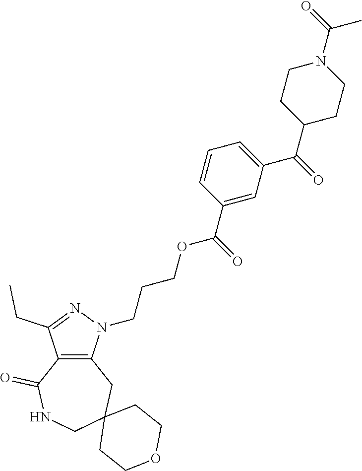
C12=C(N(CCCOC(C3=CC(C(=O)C4CCN(C(=O)C)CC4)=CC=C3)=O)N=C1CC)CC1(CNC2=O)CCOCC1
